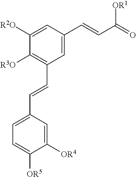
C1=C(C=CC(=O)[OR1])C=C([R2O])C([R3O])=C1C=CC1=CC=C([OR5])C([OR4])=C1
